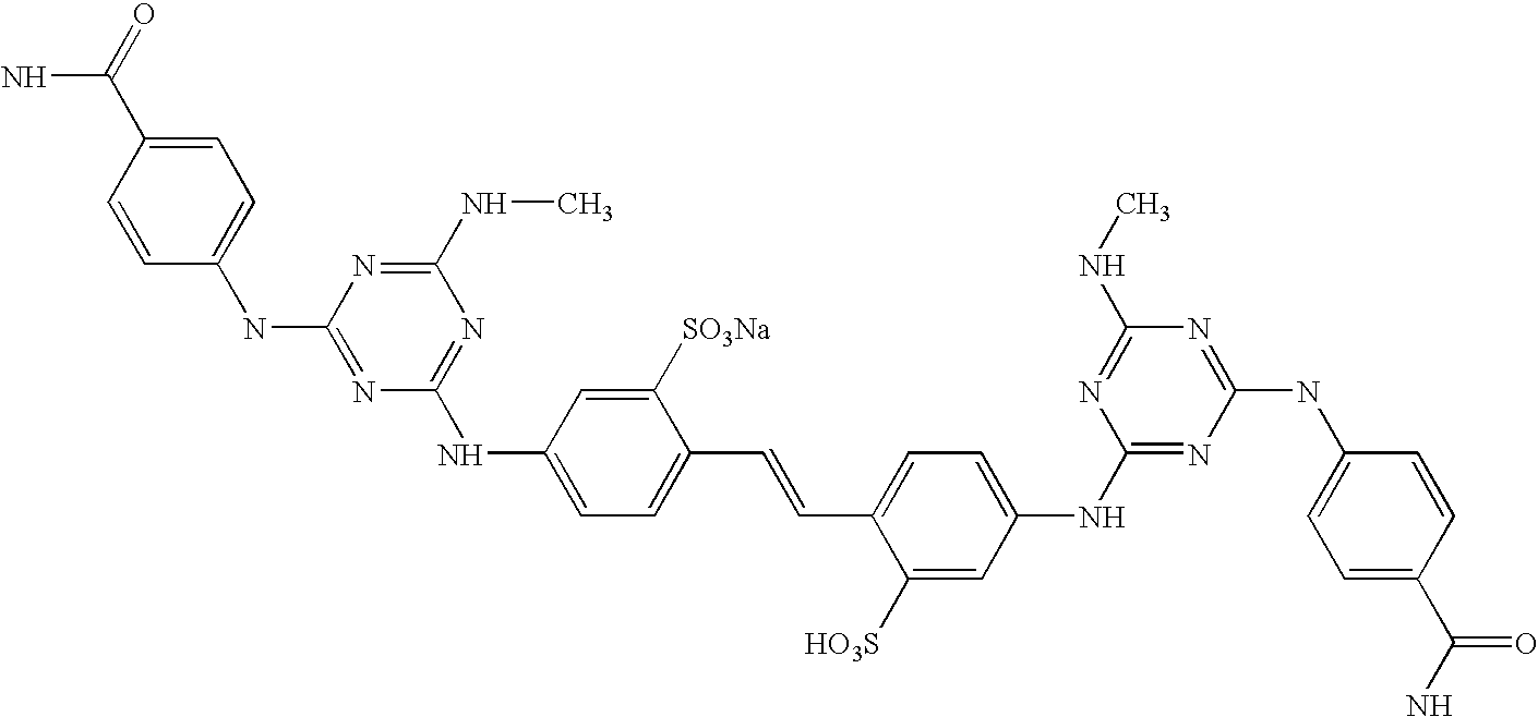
C1(NC2=CC=C(C(=O)N)C=C2)=NC(NC2=CC=C(C=CC3=CC=C(NC4=NC(NC5=CC=C(C(N)=O)C=C5)=NC(NC)=N4)C=C3[HO3S])C([SO3Na])=C2)=NC(NC)=N1
